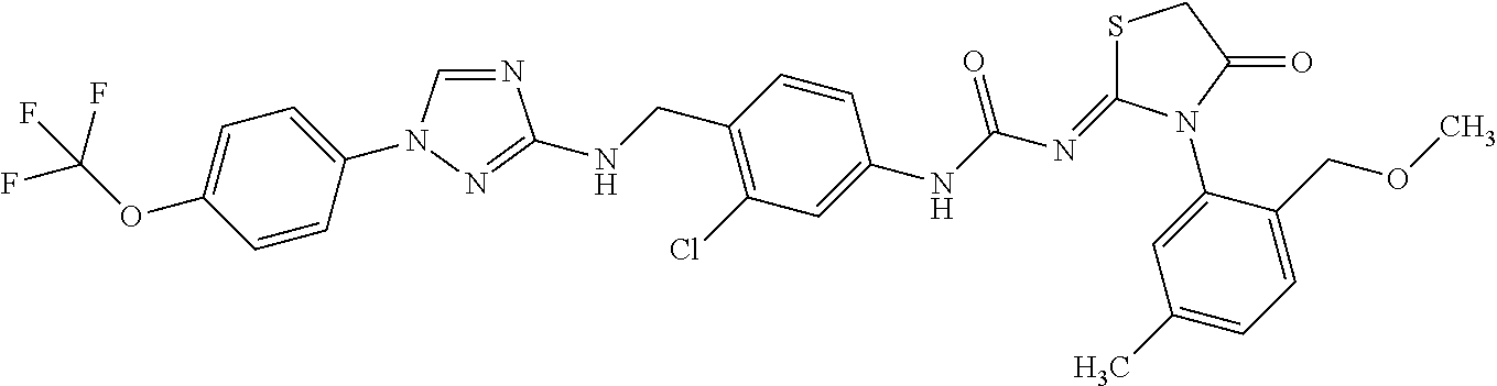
C1=CC(N2C=NC(NCC3=C(Cl)C=C(NC(N=C4SCC(=O)N4C4=CC(C)=CC=C4COC)=O)C=C3)=N2)=CC=C1OC(F)(F)F
